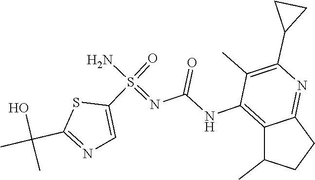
OC(C)(C1=NC=C(S(N)(=O)=NC(=O)NC2=C3C(C)CCC3=NC(C3CC3)=C2C)S1)C
